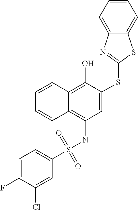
C1(S(NC2=C3C(=C(O)C(SC4=NC5=CC=CC=C5S4)=C2)C=CC=C3)(=O)=O)=CC=C(F)C(Cl)=C1
